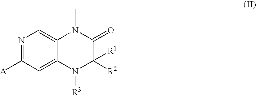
C1([A])=NC=C2C(=C1)N([R3])C([R2])([R1])C(=O)N2C
